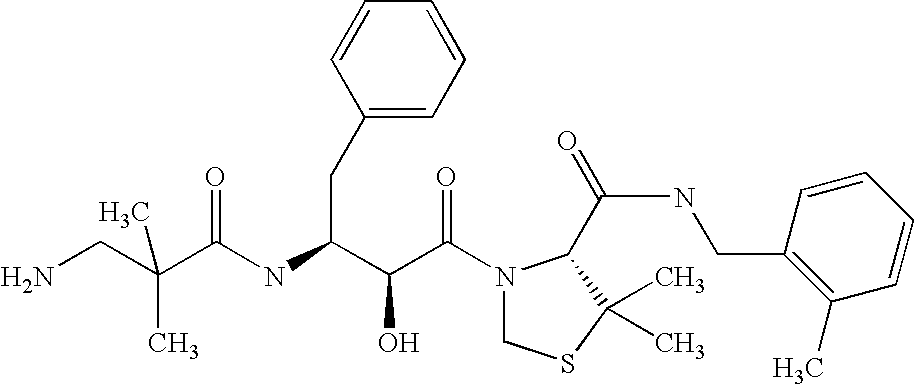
N(C(C(C(N1CSC(C)(C)C1C(NCC1=C(C)C=CC=C1)=O)=O)O)CC1=CC=CC=C1)C(=O)C(CN)(C)C
